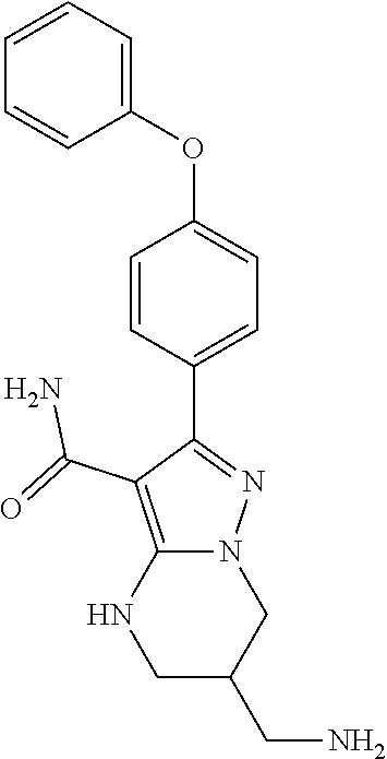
C1=CC=C(OC2=CC=C(C3=NN4C(=C3C(=O)N)NCC(CN)C4)C=C2)C=C1
